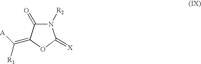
O1C(=[X])N([R2])C(=O)C1=C([R1])[A]
